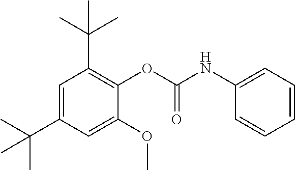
C1=CC=CC=C1NC(OC1=C(C(C)(C)C)C=C(C(C)(C)C)C=C1OC)=O
